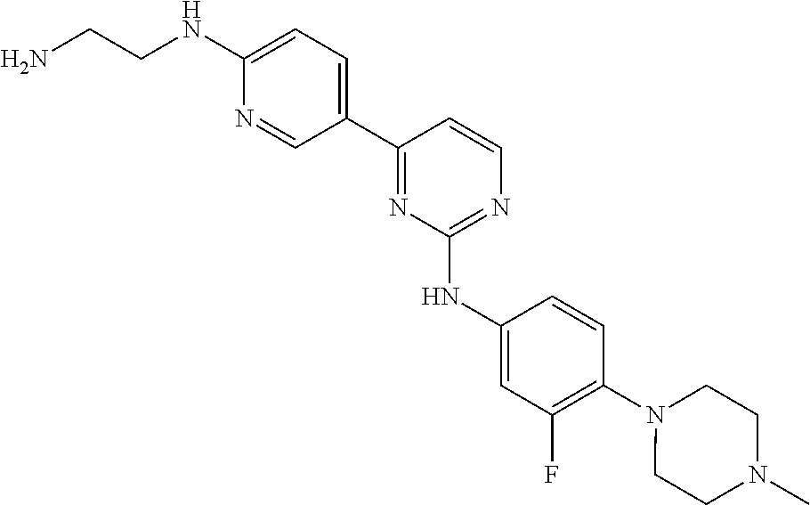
C1=C(NCCN)N=CC(C2=NC(NC3=CC(F)=C(N4CCN(C)CC4)C=C3)=NC=C2)=C1
